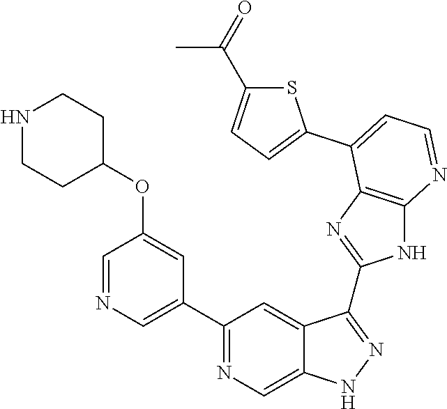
C1(C2=NC=C3C(=C2)C(C2=NC4=C(N2)N=CC=C4C2=CC=C(C(=O)C)S2)=NN3)=CN=CC(OC2CCNCC2)=C1
